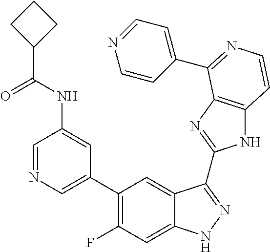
C1=C(C2=C(F)C=C3C(=C2)C(C2=NC4=C(N2)C=CN=C4C2=CC=NC=C2)=NN3)C=C(NC(C2CCC2)=O)C=N1
